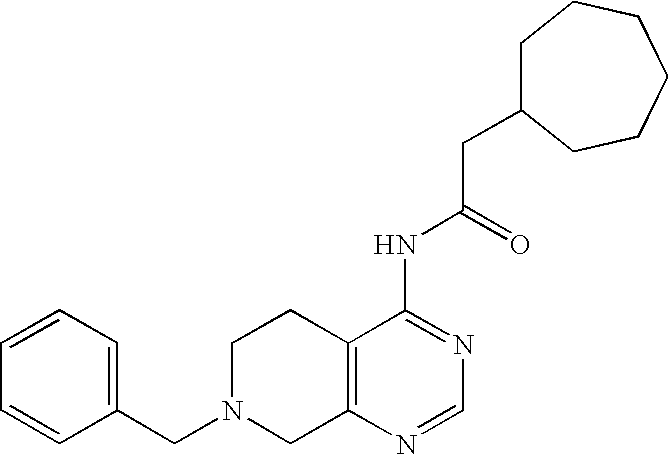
C1N(CC2=CC=CC=C2)CC2=C(C1)C(NC(CC1CCCCCC1)=O)=NC=N2
